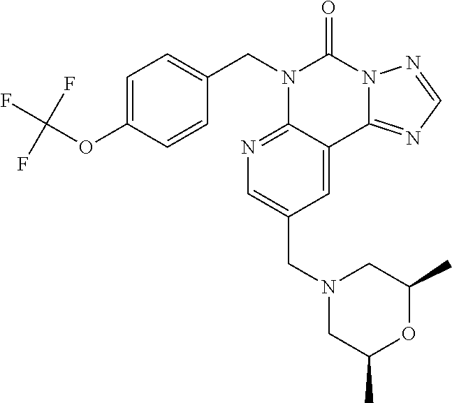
C1=C(OC(F)(F)F)C=CC(CN2C3=NC=C(CN4CC(C)OC(C)C4)C=C3C3=NC=NN3C2=O)=C1
